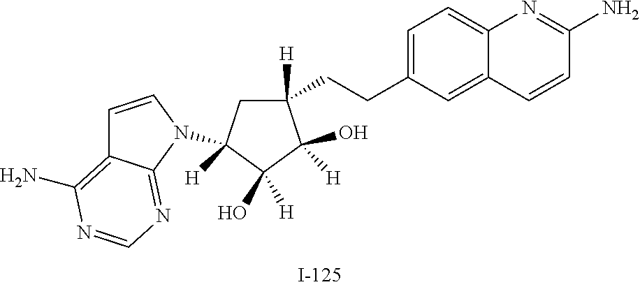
C1([H])(CCC2=CC=C3C(=C2)C=CC(N)=N3)CC([H])(N2C3=NC=NC(N)=C3C=C2)C(O)([H])C1(O)[H]
